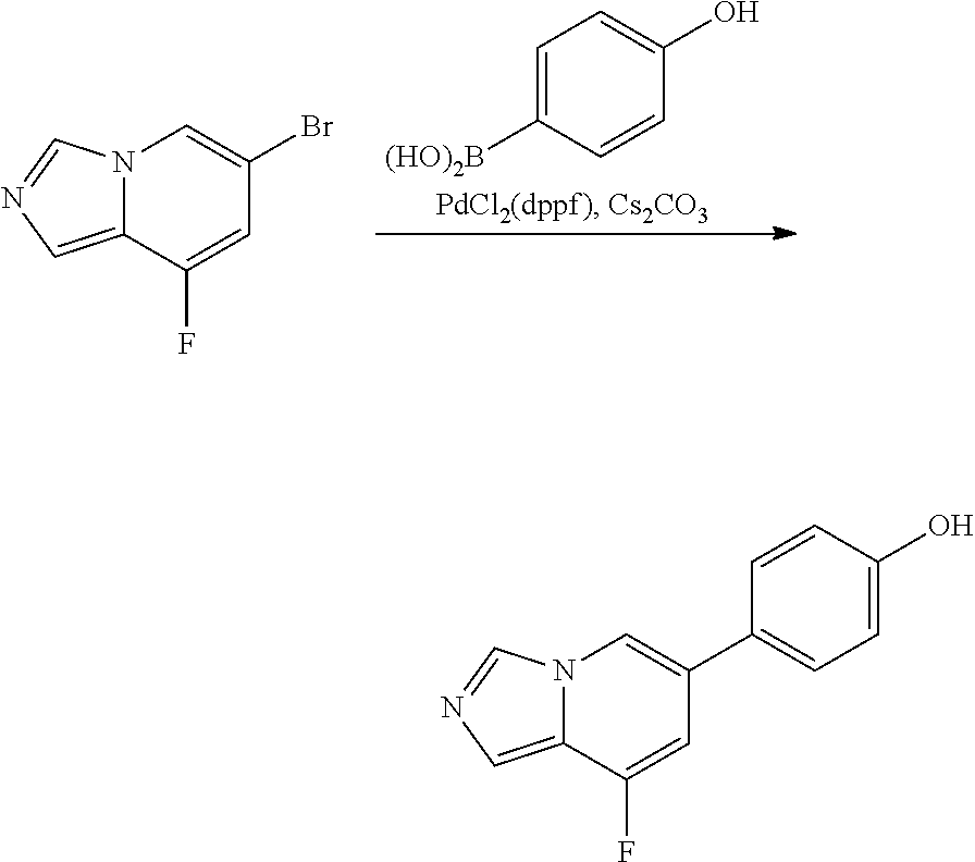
N12C(=CN=C1)C(F)=CC(Br)=C2.[(HO)2B]C1=CC=C(O)C=C1.N12C(=CN=C1)C(F)=CC(C1=CC=C(O)C=C1)=C2
